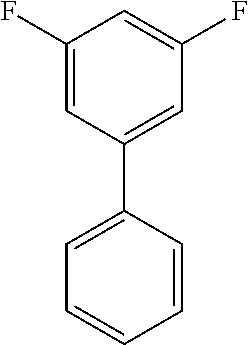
C1=CC(C2=CC(F)=CC(F)=C2)=CC=C1
